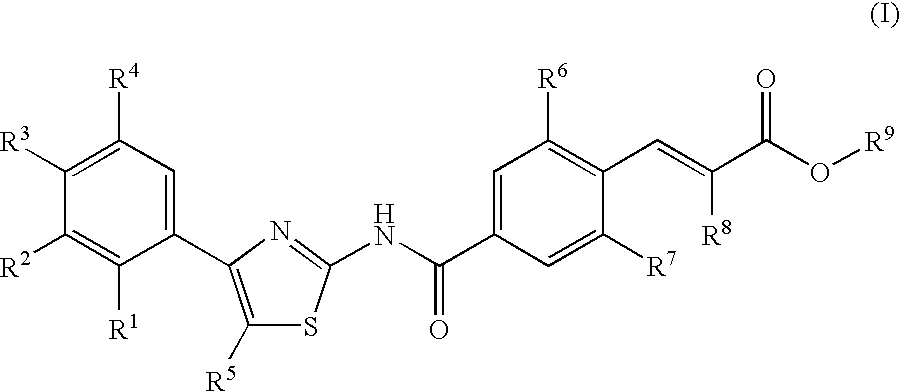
C1(C2=C([R5])SC(NC(C3=CC([R6])=C(C=C(C(O[R9])=O)[R8])C([R7])=C3)=O)=N2)=CC([R4])=C([R3])C([R2])=C1[R1]
